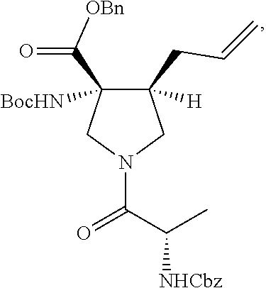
C1(C([OBn])=O)([BocHN])C(CC=C)([H])CN(C(C(C)[NHCbz])=O)C1
